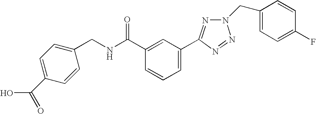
C1=CC(CNC(C2=CC(C3=NN(CC4=CC=C(F)C=C4)N=N3)=CC=C2)=O)=CC=C1C(O)=O
